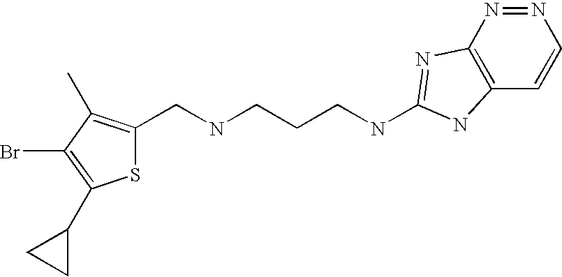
S1C(CNCCCNC2=NC3=C(C=CN=N3)N2)=C(C)C(Br)=C1C1CC1
